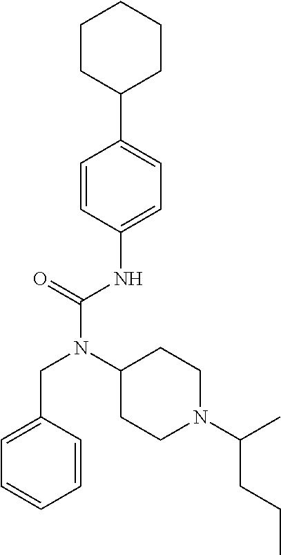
C1=C(CN(C(NC2=CC=C(C3CCCCC3)C=C2)=O)C2CCN(C(C)CCC)CC2)C=CC=C1
